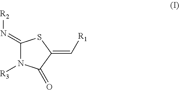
C1(=N[R2])N([R3])C(=O)C(=C[R1])S1
